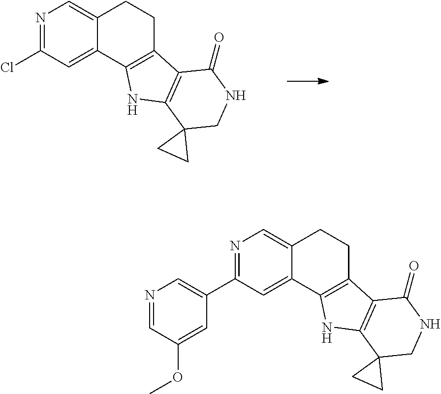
N1=C(Cl)C=C2C(=C1)CCC1=C2NC2=C1C(=O)NCC21CC1.N1=C(C2=CN=CC(OC)=C2)C=C2C(=C1)CCC1=C2NC2=C1C(=O)NCC21CC1
